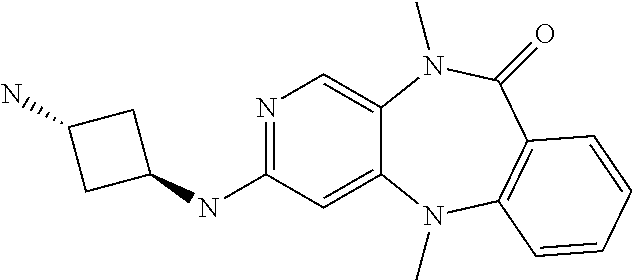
N1=C(NC2CC(N)C2)C=C2C(=C1)N(C)C(=O)C1=C(N2C)C=CC=C1
